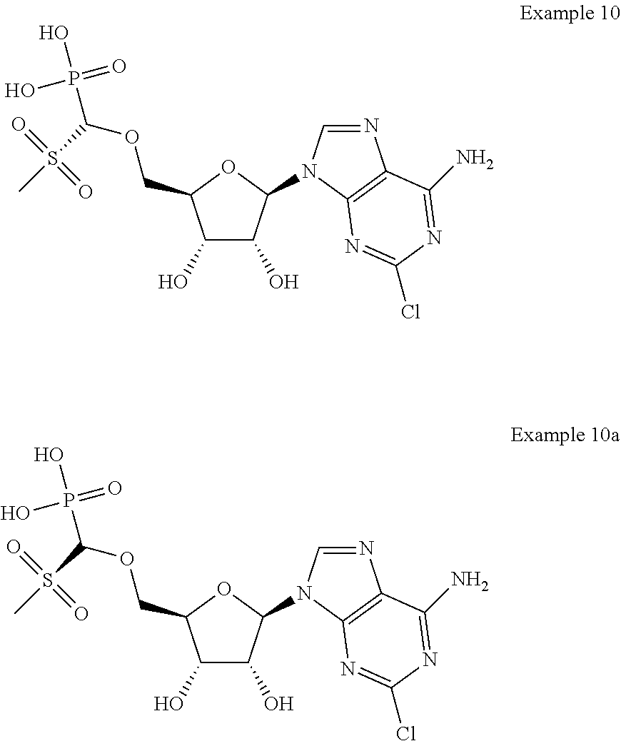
C1(O)C(O)C(N2C=NC3=C2N=C(Cl)N=C3N)OC1COC(P(O)(=O)O)S(C)(=O)=O.C1(O)C(O)C(N2C=NC3=C2N=C(Cl)N=C3N)OC1COC(P(O)(=O)O)S(C)(=O)=O
